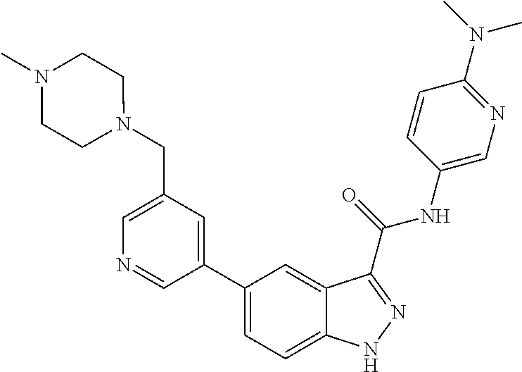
C1(CN2CCN(C)CC2)=CN=CC(C2=CC=C3C(=C2)C(C(NC2=CN=C(N(C)C)C=C2)=O)=NN3)=C1
